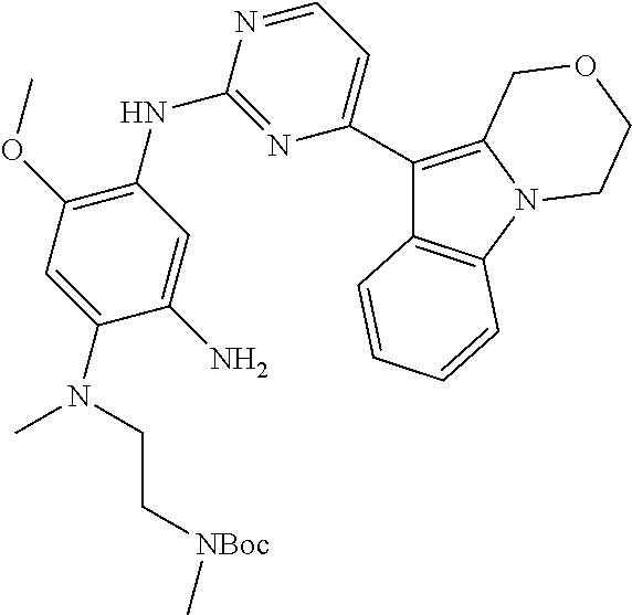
C12=C(C=CC=C1)C(C1=CC=NC(NC3=C(OC)C=C(N(C)CC[NBoc]C)C(N)=C3)=N1)=C1N2CCOC1
